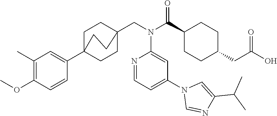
C1(C)=C(OC)C=CC(C23CCC(CN(C(C4CCC(CC(O)=O)CC4)=O)C4=CC(N5C=NC(C(C)C)=C5)=CC=N4)(CC2)CC3)=C1
